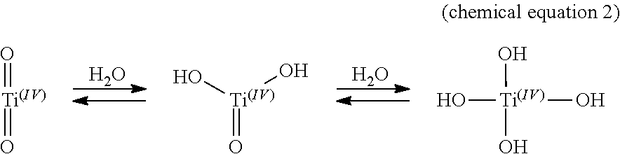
O.O.O=[Ti]=O.[Ti](=O)(O)O.[Ti](O)(O)(O)O
